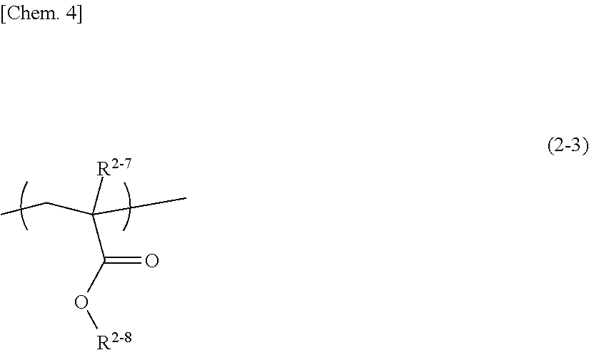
CCC(CC)([R2-7])C(=O)O[R2-8]
